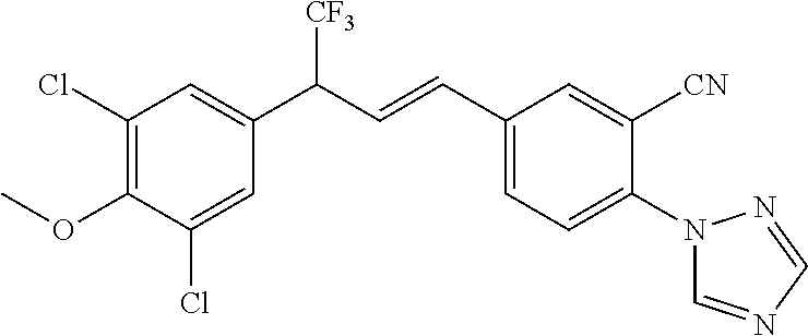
C1(Cl)=C(OC)C(Cl)=CC(C(C=CC2=CC=C(N3C=NC=N3)C([CN])=C2)[CF3])=C1
